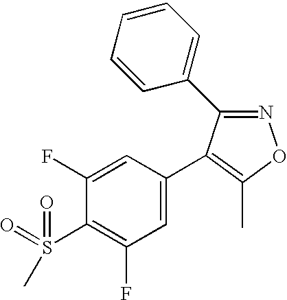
N1=C(C2=CC=CC=C2)C(C2=CC(F)=C(S(=O)(=O)C)C(F)=C2)=C(C)O1
